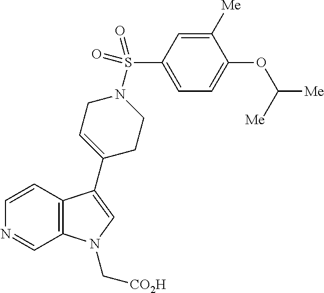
C12=C(C=CN=C1)C(C1=CCN(S(C3=CC=C(OC([Me])[Me])C([Me])=C3)(=O)=O)CC1)=CN2C[CO2H]
